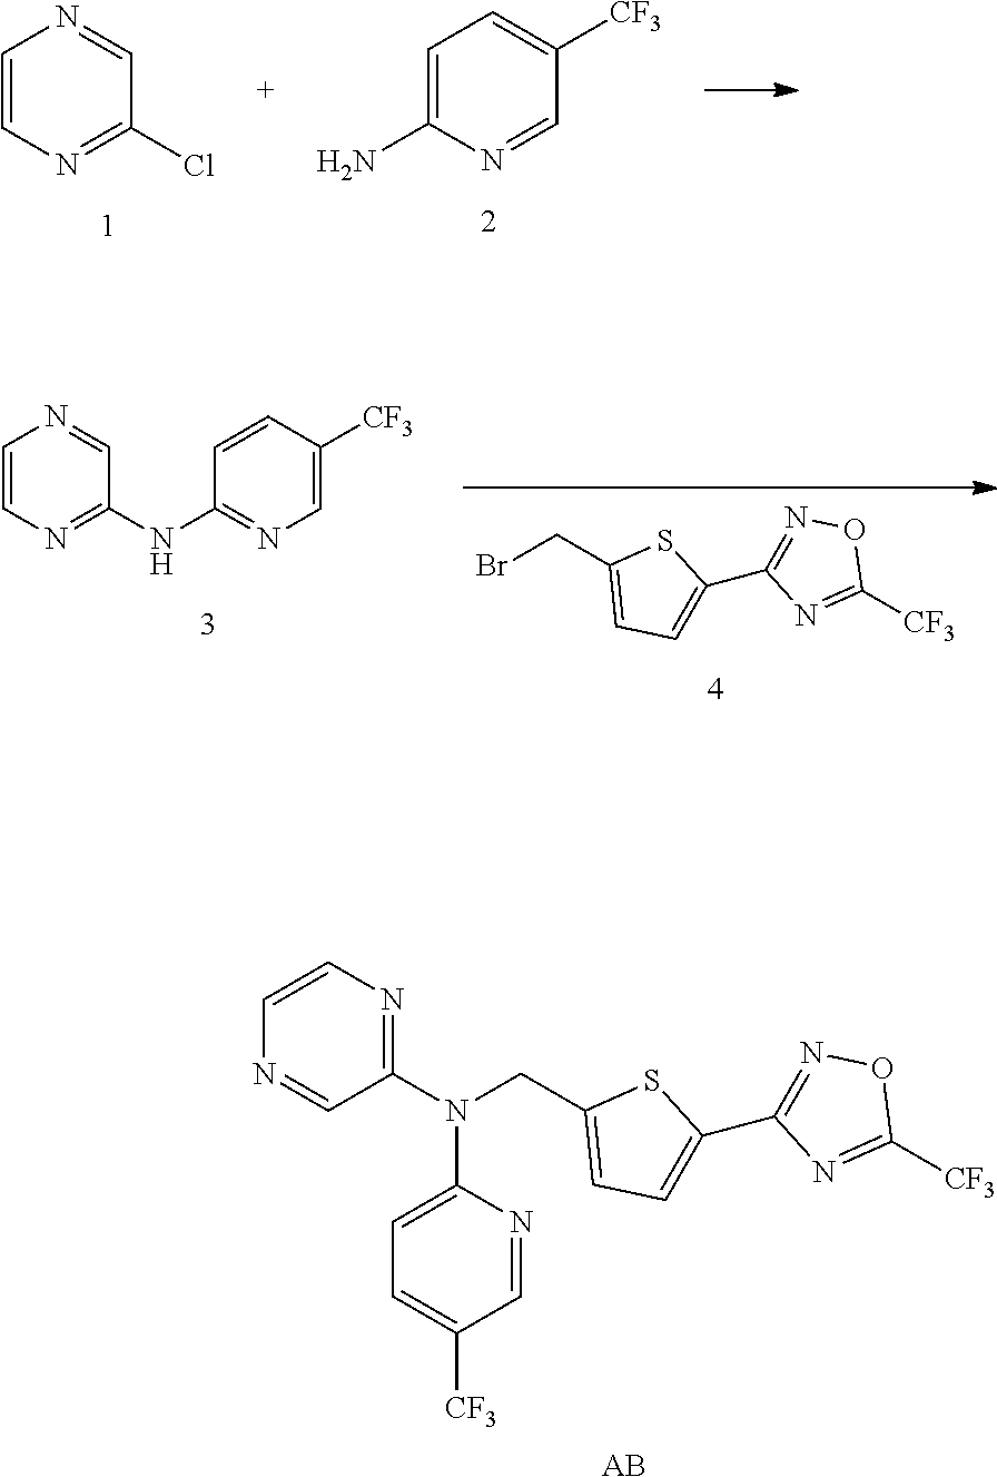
C1=CN=C(Cl)C=N1.C1=C(N)N=CC([CF3])=C1.N1=C(N(CC2=CC=C(C3=NOC([CF3])=N3)S2)C2=CC=C([CF3])C=N2)C=NC=C1.[AB].BrCC1=CC=C(C2=NOC([CF3])=N2)S1.C1=CN=C(NC2=NC=C([CF3])C=C2)C=N1
